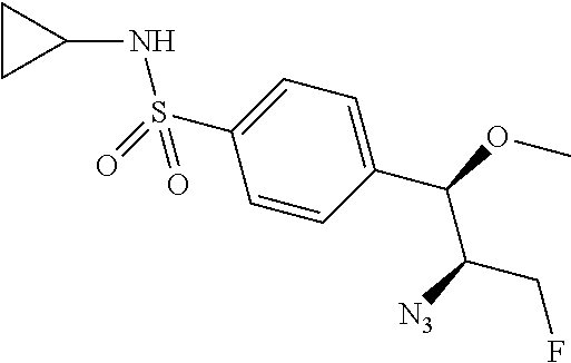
S(C1=CC=C(C(OC)C([N3])CF)C=C1)(=O)(NC1CC1)=O
